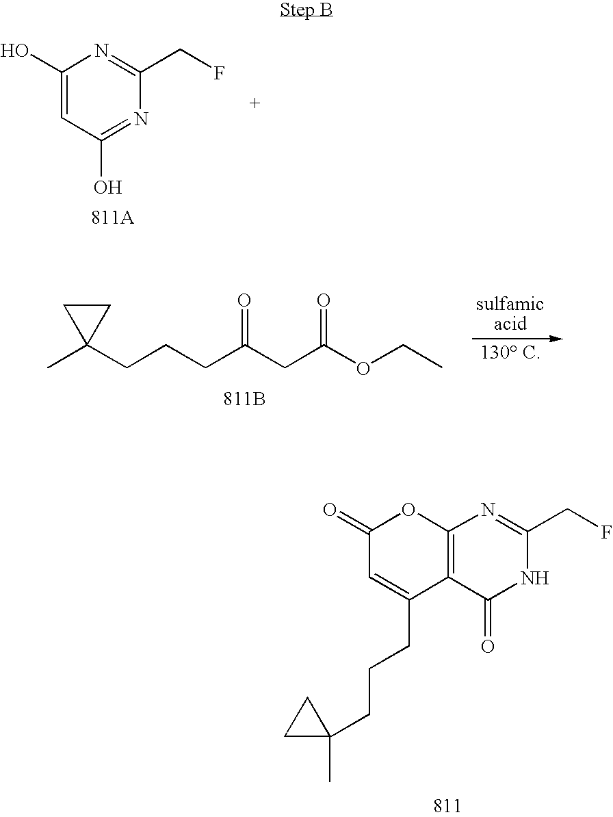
C1(O)=CC(O)=NC(CF)=N1.CC1(CCCC(CC(OCC)=O)=O)CC1.[811B].C1(=O)C=C(CCCC2(C)CC2)C2=C(O1)N=C(CF)NC2=O
